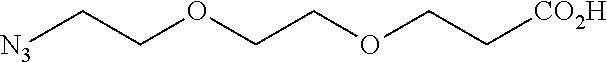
[N3]CCOCCOCC[CO2H]
